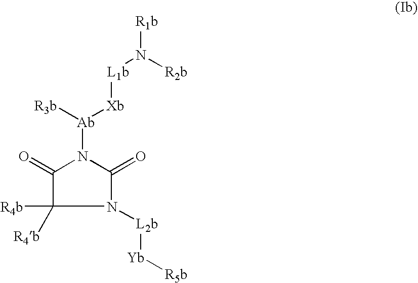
N1([L2b][Yb][R5b])C(=O)N([Ab]([R3b])[Xb][L1b]N([R2b])[R1b])C(=O)C1([R4b])[R4b]
